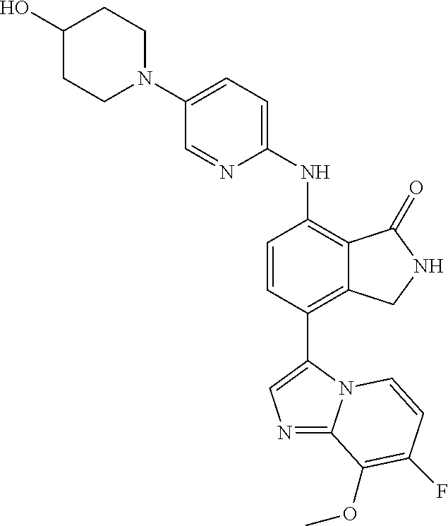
C1(N2CCC(O)CC2)=CC=C(NC2=C3C(=C(C4=CN=C5N4C=CC(F)=C5OC)C=C2)CNC3=O)N=C1
